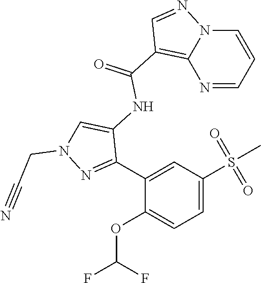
C1(NC(C2=C3N(N=C2)C=CC=N3)=O)=CN(CC#N)N=C1C1=CC(S(C)(=O)=O)=CC=C1OC(F)F
